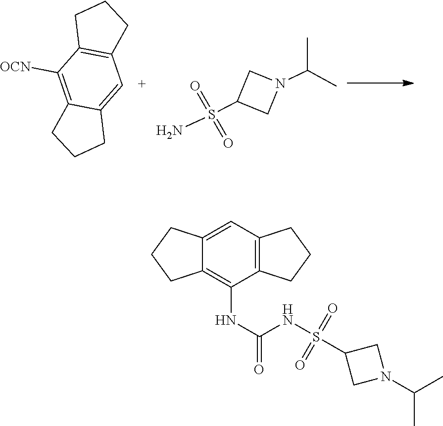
C1([OCN])=C2C(=CC3=C1CCC3)CCC2.C1C(S(=O)(=O)N)CN1C(C)C.C12=CC3=C(C(NC(NS(=O)(=O)C4CN(C(C)C)C4)=O)=C1CCC2)CCC3
